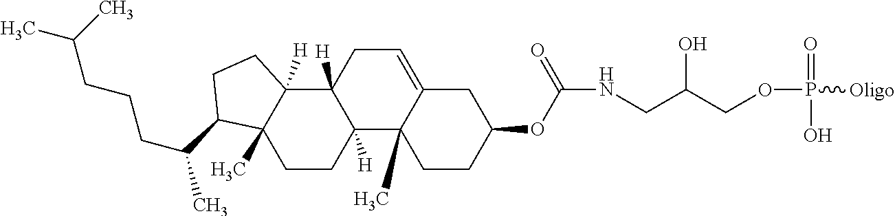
C(CCCC(C)C1C2(C)C([H])(C3([H])C([H])(CC2)C2(C)C(=CC3)CC(OC(NCC(COP(O)(=O)[Oligo])O)=O)CC2)CC1)(C)C
